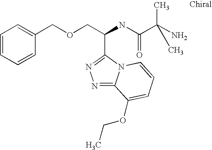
C(COCC1=CC=CC=C1)(NC(C(N)(C)C)=O)C1=NN=C2N1C=CC=C2OCC
